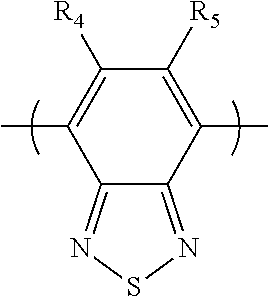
CC1=C([R4])C([R5])=C(C)C2=NSN=C12
